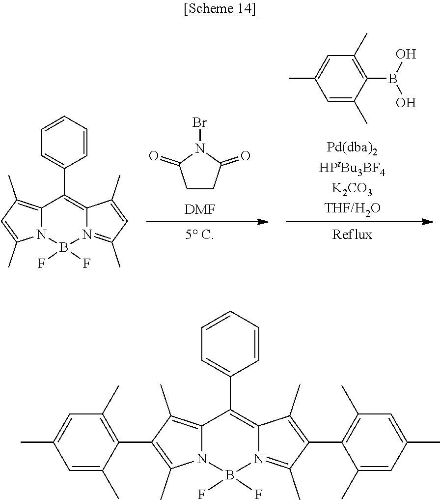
C1CC(=O)N(Br)C1=O.[DMF].C12=C(C)C=C(C)N1B(F)(F)N1=C(C)C=C(C)C1=C2C1=CC=CC=C1.C1=C(C)C(B(O)O)=C(C)C=C1C.C12=C(C)C(C3=C(C)C=C(C)C=C3C)=C(C)N1B(F)(F)N1=C(C)C(C3=C(C)C=C(C)C=C3C)=C(C)C1=C2C1=CC=CC=C1
